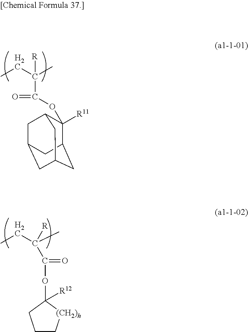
CCC(C)([R])C(=O)OC1([R11])C2CC3CC(CC1C3)C2.CCC(C)([R])C(OC1([R12])CCC[(CH2)h]1)=O
